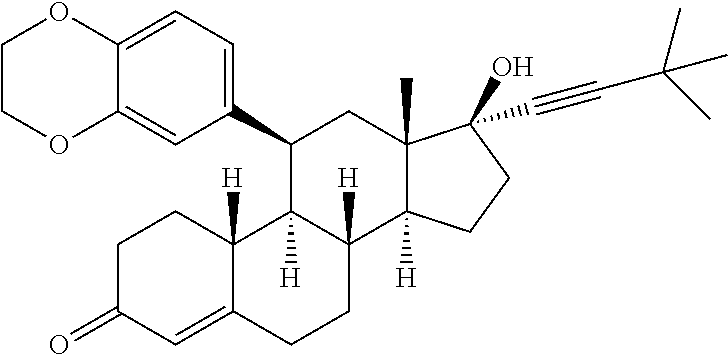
C1(C2C3([H])C([H])(C4([H])C(C)(C2)C(O)(C#CC(C)(C)C)CC4)CCC2=CC(=O)CCC32[H])=CC=C2C(=C1)OCCO2
